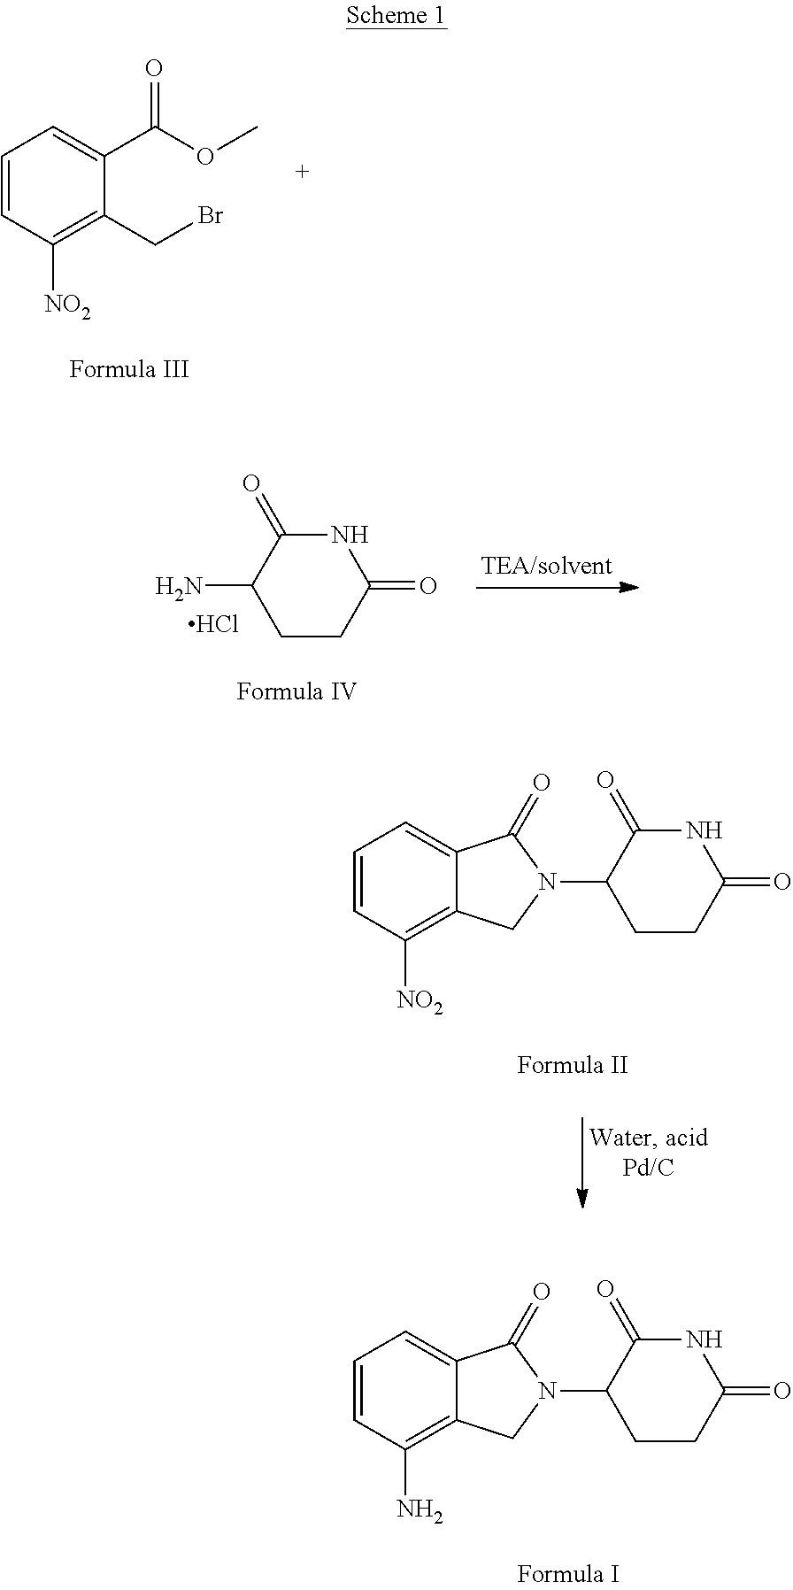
C1=CC([NO2])=C(CBr)C(C(OC)=O)=C1.C1CC(=O)NC(=O)C1N.Cl.C1=CC([NO2])=C2C(=C1)C(=O)N(C1CCC(=O)NC1=O)C2.C1=CC(N)=C2C(=C1)C(=O)N(C1CCC(=O)NC1=O)C2
